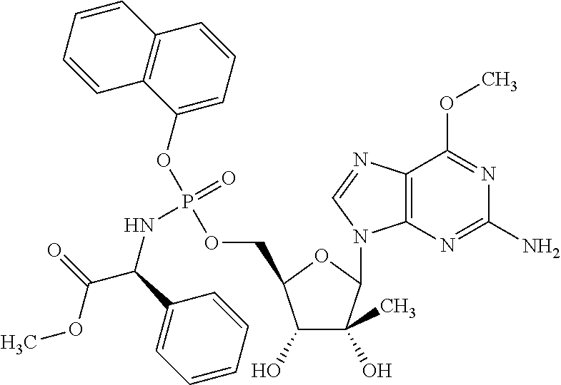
C1(O)C(C)(O)C(N2C3=C(N=C2)C(OC)=NC(N)=N3)OC1COP(OC1=CC=CC2=C1C=CC=C2)(=O)NC(C(OC)=O)C1=CC=CC=C1
